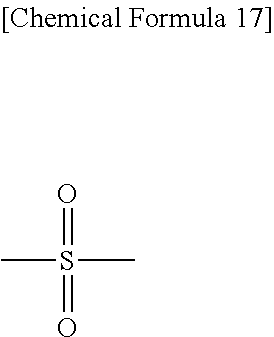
O=S(C)(C)=O
